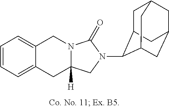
C12=CC=CC=C1CC1([H])N(C2)C(=O)N(C2C3CC4CC(CC2C4)C3)C1
